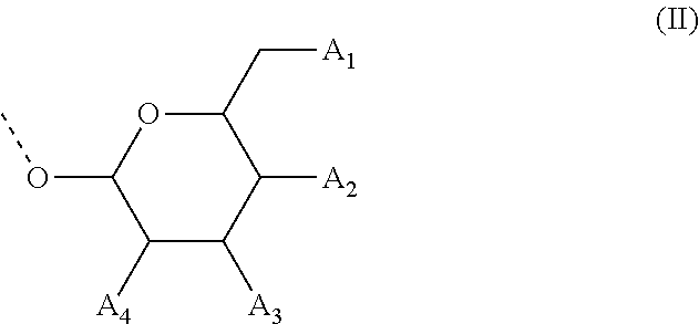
O1C(OC)C([A4])C([A3])C([A2])C1C[A1]
